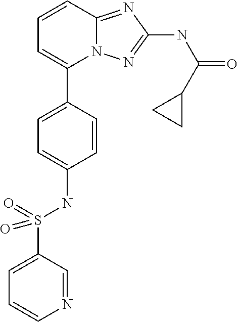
C1=CC2=NC(NC(=O)C3CC3)=NN2C(C2=CC=C(NS(=O)(C3=CC=CN=C3)=O)C=C2)=C1
